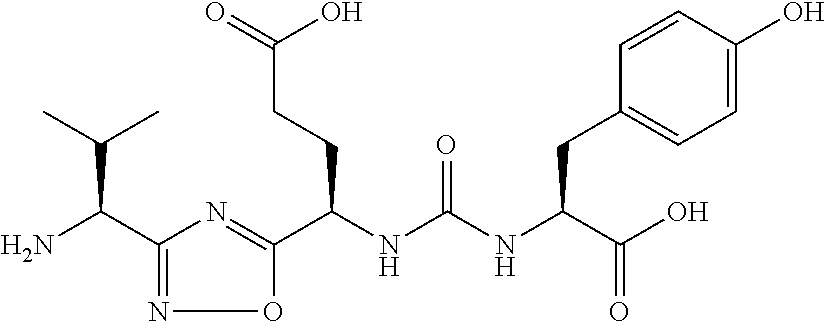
C1(C(N)C(C)C)=NOC(C(NC(NC(C(O)=O)CC2=CC=C(O)C=C2)=O)CCC(O)=O)=N1
